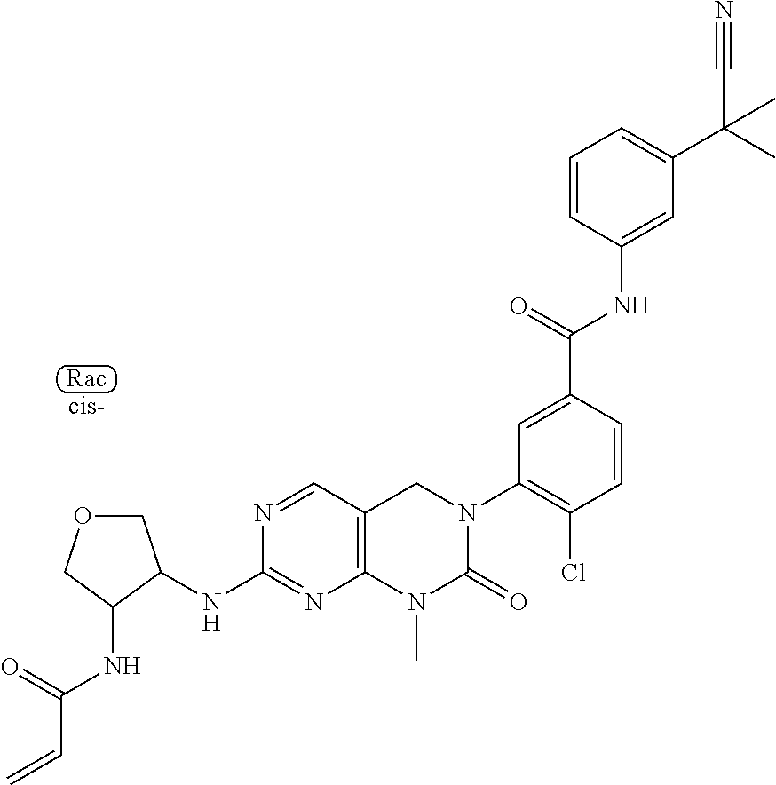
N1=CC2=C(N=C1NC1COCC1NC(C=C)=O)N(C)C(=O)N(C1=C(Cl)C=CC(C(NC3=CC(C(C#N)(C)C)=CC=C3)=O)=C1)C2
